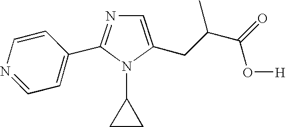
N1=C(C2=CC=NC=C2)N(C2CC2)C(CC(C)C(=O)O[H])=C1
